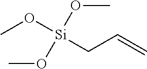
CO[Si](OC)(OC)CC=C
